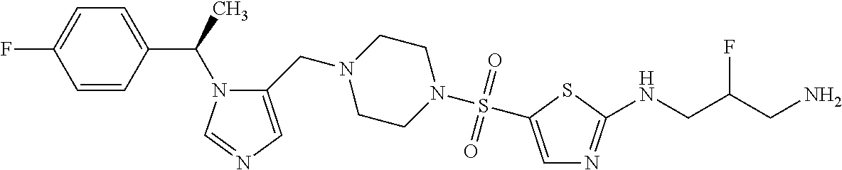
C1(C(N2C(CN3CCN(S(=O)(=O)C4=CN=C(NCC(CN)F)S4)CC3)=CN=C2)C)=CC=C(F)C=C1
